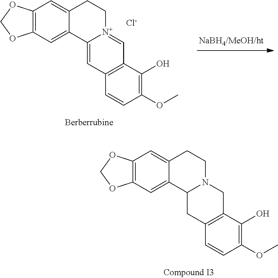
C12=C(C=C3C(=C1)CC[N+]1=CC4=C(C=C31)C=CC(OC)=C4O)OCO2.[Cl-].C12=C(C=C3C(=C1)CCN1C3CC3=C(C1)C(O)=C(OC)C=C3)OCO2
